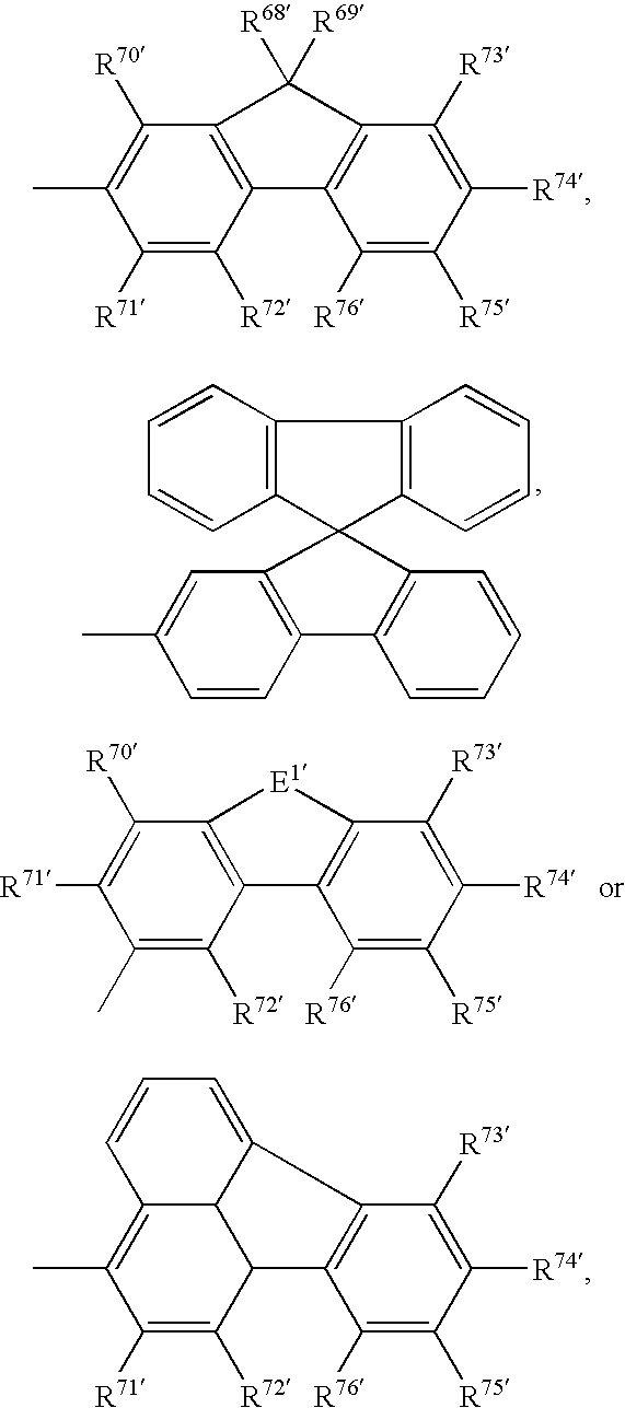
C1=CC=CC2=C1C1(C3=C2C=CC=C3)C2=C(C=CC=C2)C2=C1C=C(C)C=C2.C1(C)=C([R72])C2=C(C([R70])=C1[R71])[E1]C1=C2C([R76])=C([R75])C([R74])=C1[R73].C1([R71])=C([R72])C2C3C(=C1C)C=CC=C3C1=C2C([R76])=C([R75])C([R74])=C1[R73].C1([R71])=C([R72])C2=C(C([R70])=C1C)C([R69])([R68])C1=C2C([R76])=C([R75])C([R74])=C1[R73]
